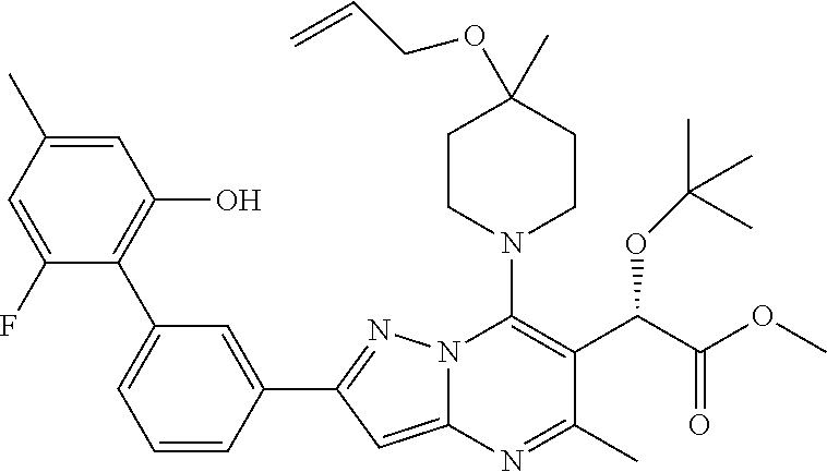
C1=C(C)C=C(F)C(C2=CC=CC(C3=NN4C(=C3)N=C(C)C(C(C(=O)OC)OC(C)(C)C)=C4N3CCC(C)(OCC=C)CC3)=C2)=C1O
